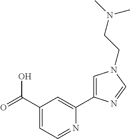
C1(C(=O)O)=CC=NC(C2=CN(CCN(C)C)C=N2)=C1
